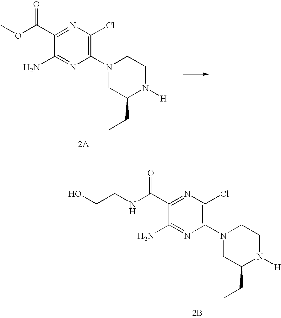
COC(=O)C1=NC(Cl)=C(N2CC(CC)N([H])CC2)N=C1N.C(NC(=O)C1=NC(Cl)=C(N2CC(CC)N([H])CC2)N=C1N)CO.[2B]
